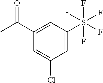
C1=C(S(F)(F)(F)(F)F)C=C(C(C)=O)C=C1Cl
